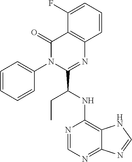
C1(=O)N(C2=CC=CC=C2)C(C(NC2=C3C(=NC=N2)N=CN3)CC)=NC2=C1C(F)=CC=C2
